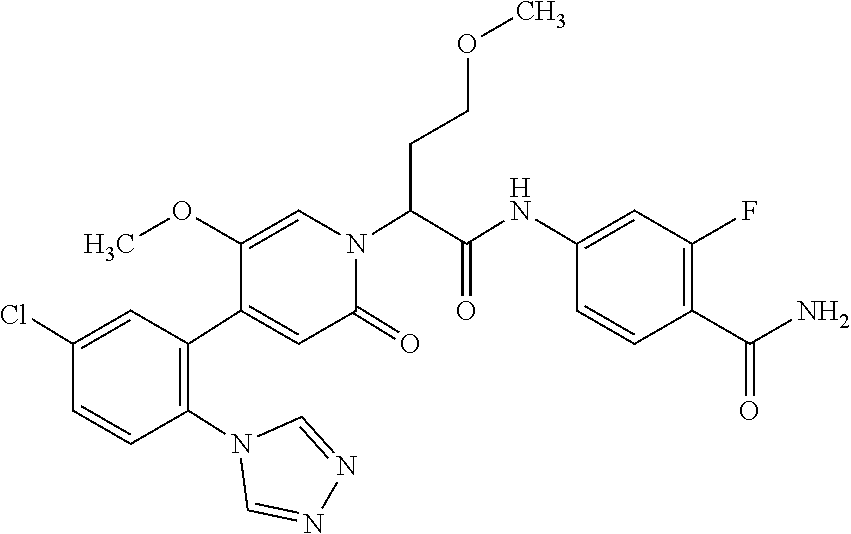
C1(Cl)=CC(C2=CC(=O)N(C(C(NC3=CC(F)=C(C(N)=O)C=C3)=O)CCOC)C=C2OC)=C(N2C=NN=C2)C=C1
